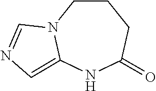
C1CN2C(=CN=C2)NC(=O)C1
